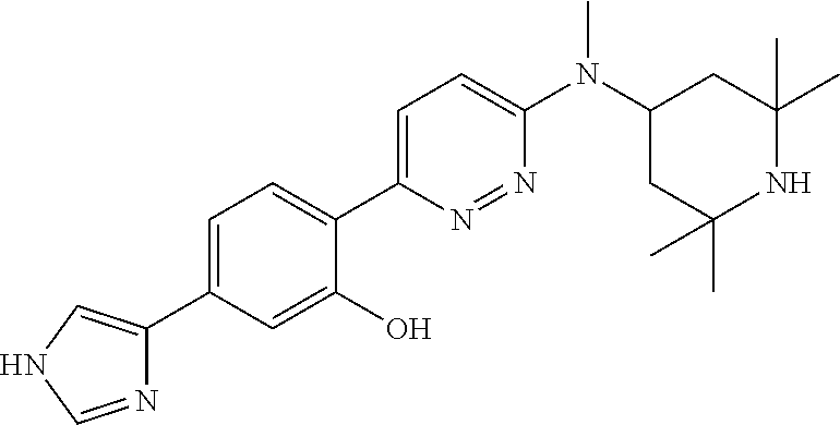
C1(C2=CNC=N2)=CC=C(C2=CC=C(N(C3CC(C)(C)NC(C)(C)C3)C)N=N2)C(O)=C1
